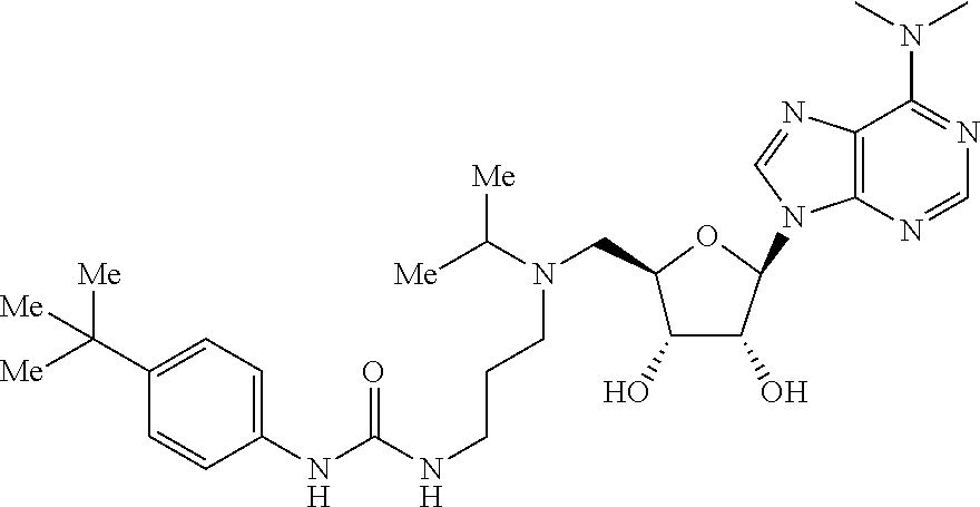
C1(NC(=O)NCCCN(CC2C(O)C(O)C(N3C4=C(C(N(C)C)=NC=N4)N=C3)O2)C([Me])[Me])=CC=C(C([Me])([Me])[Me])C=C1
